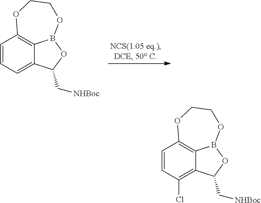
C1=CC=C2C3=C1OCCOB3OC2C[NHBoc].C1=CC(Cl)=C2C3=C1OCCOB3OC2C[NHBoc]
